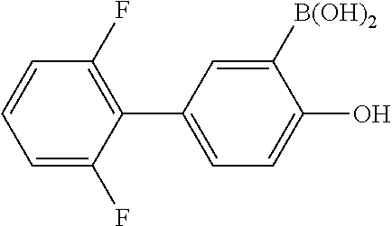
C1=C(F)C(C2=CC=C(O)C([B(OH)2])=C2)=C(F)C=C1
